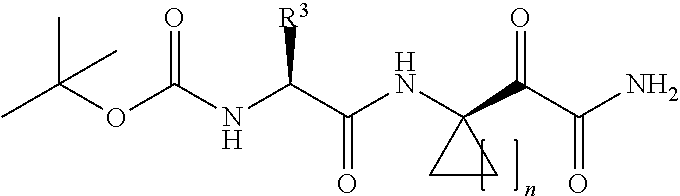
CC(OC(NC(C(NC1(C(C(N)=O)=O)CC1)=O)[R3])=O)(C)C
